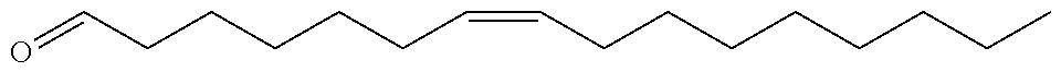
C(CCCCCC=CCCCCCCCC)=O
